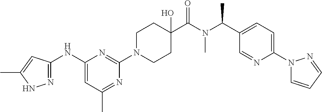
C1(NC2=NNC(C)=C2)=CC(C)=NC(N2CCC(C(N(C(C3=CC=C(N4C=CC=N4)N=C3)C)C)=O)(O)CC2)=N1
